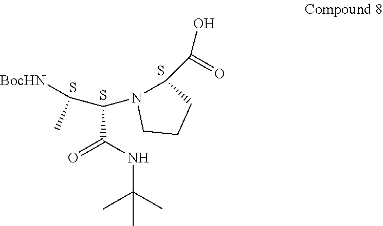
C(C(NC(C)(C)C)=O)(N1C(C(O)=O)CCC1)C([BocHN])C.S.S.S
